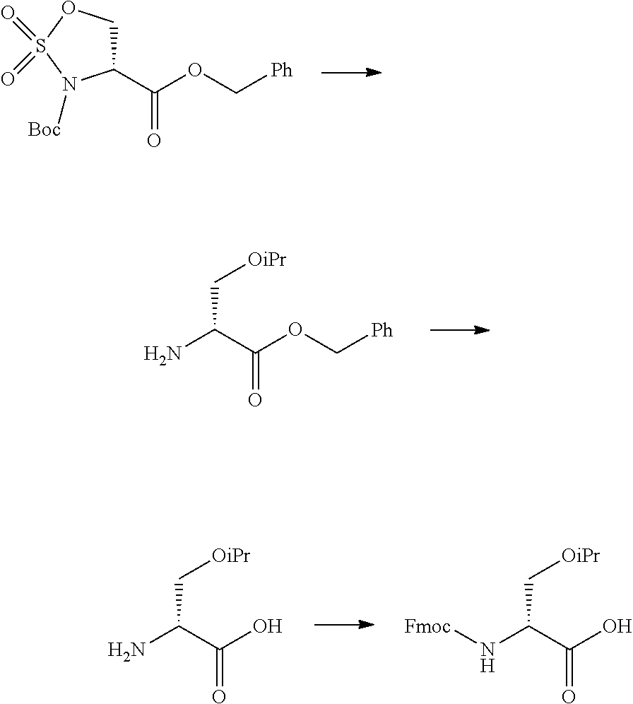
C1(C(OC[Ph])=O)COS(=O)(=O)N1[Boc].C(C[OiPr])(C(OC[Ph])=O)N.C(C[OiPr])(C(O)=O)N.C(C[OiPr])(C(O)=O)N[Fmoc]
